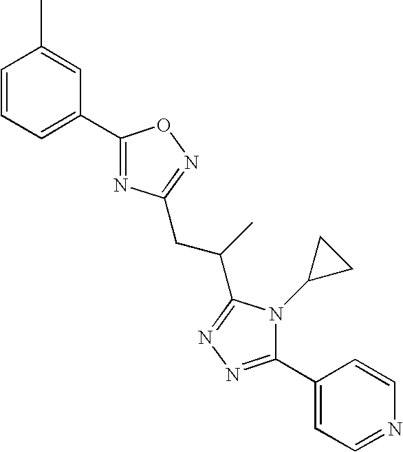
C1=CC=C(C2=NC(CC(C)C3=NN=C(C4=CC=NC=C4)N3C3CC3)=NO2)C=C1C
